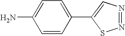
N1=NC=C(C2=CC=C(N)C=C2)S1
